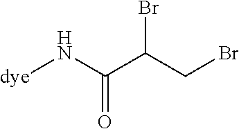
[dye]NC(C(CBr)Br)=O
